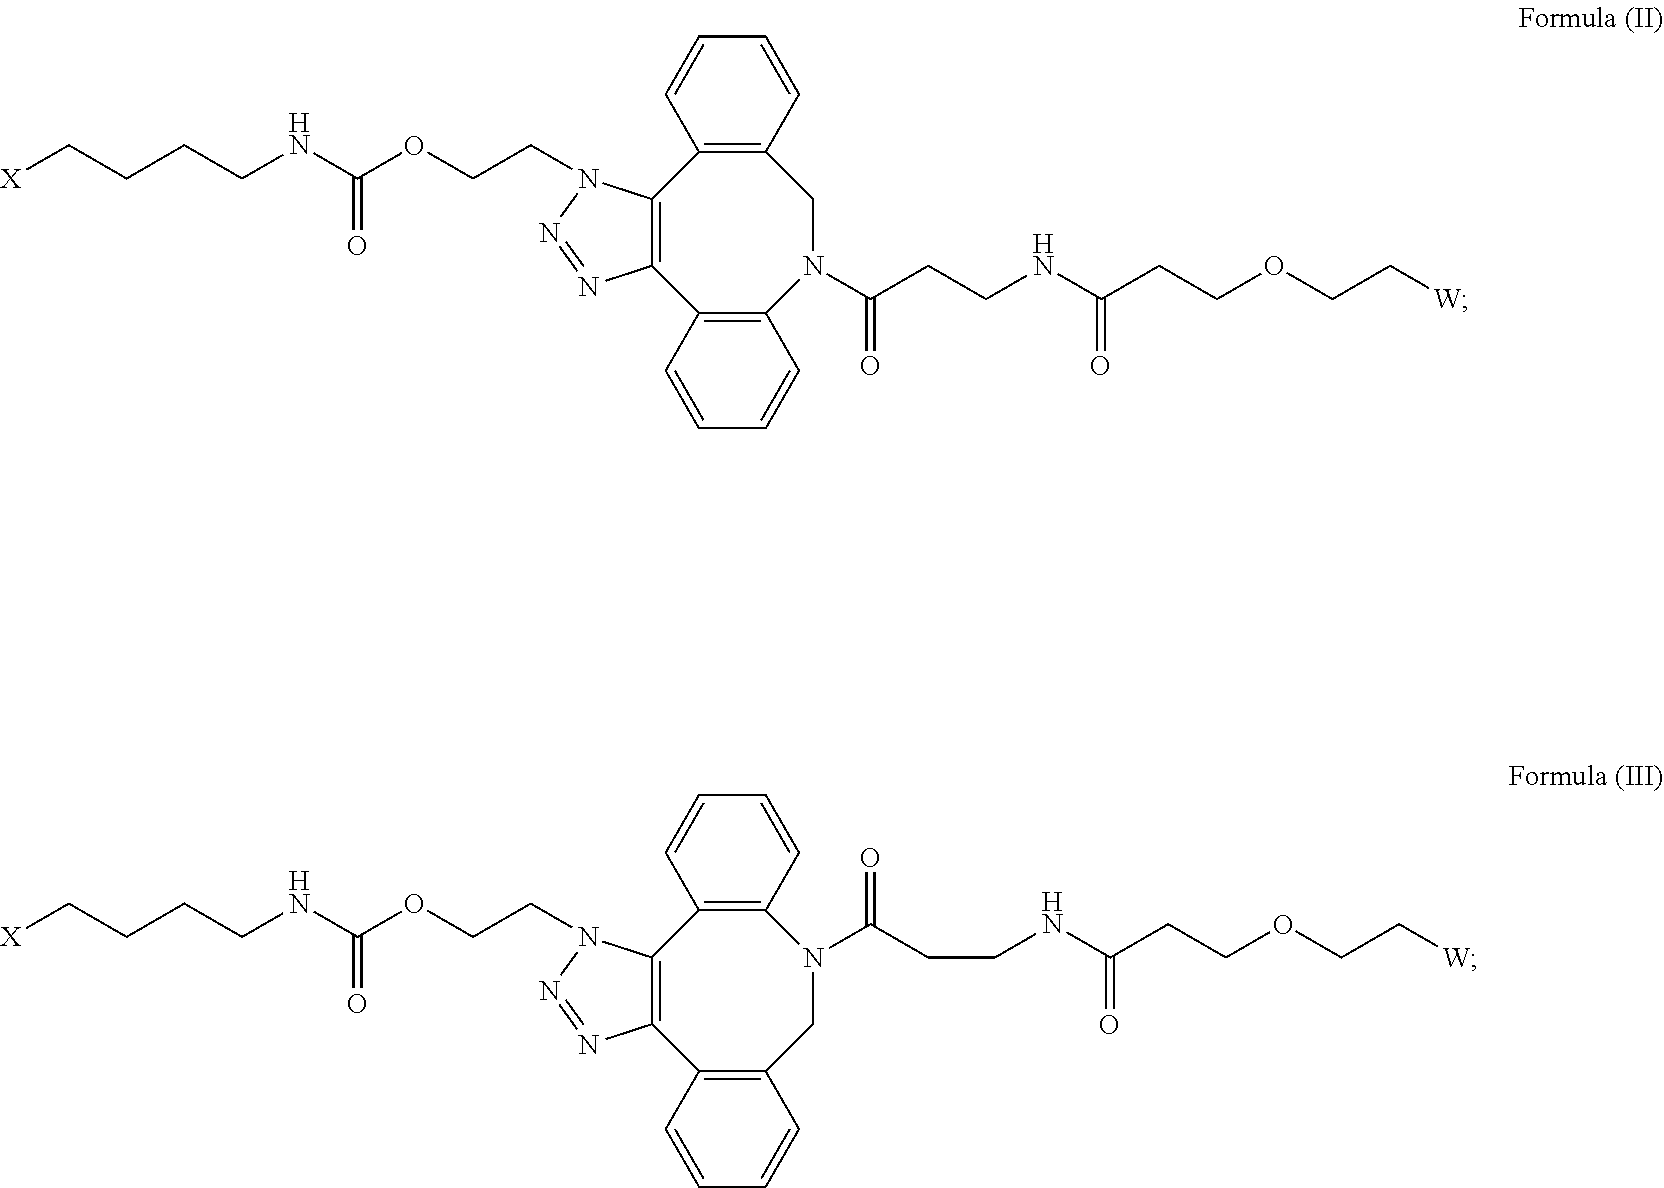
[X]CCCCNC(OCCN1C2=C(N=N1)C1=C(CN(C(CCNC(CCOCC[W])=O)=O)C3=C2C=CC=C3)C=CC=C1)=O.[X]CCCCNC(OCCN1C2=C(N=N1)C1=C(N(C(CCNC(CCOCC[W])=O)=O)CC3=C2C=CC=C3)C=CC=C1)=O
